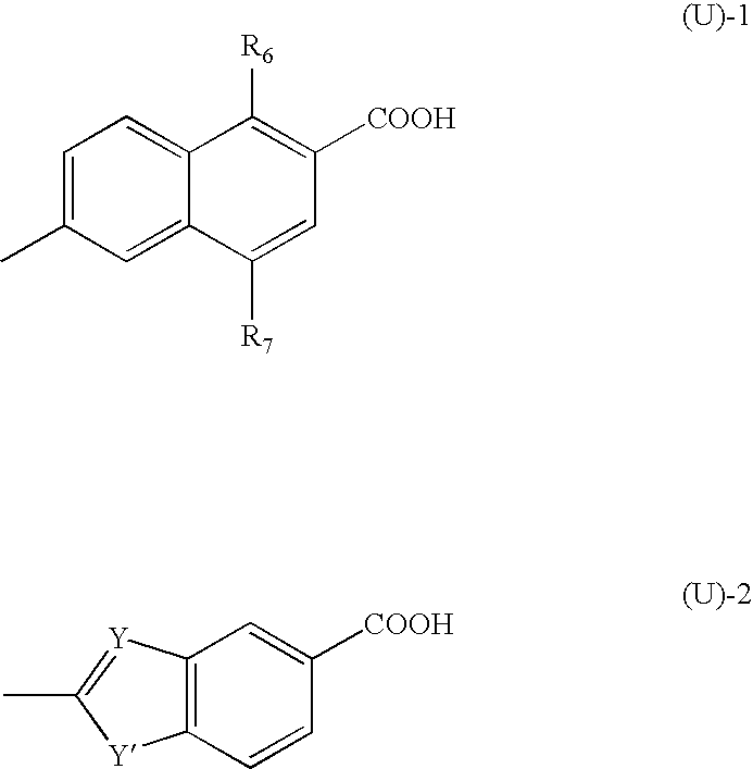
C1=C(C)C=C2C(=C1)C([R6])=C([COOH])C=C2[R7].C12=C(C=CC([COOH])=C1)[Y]C(C)=[Y]2
